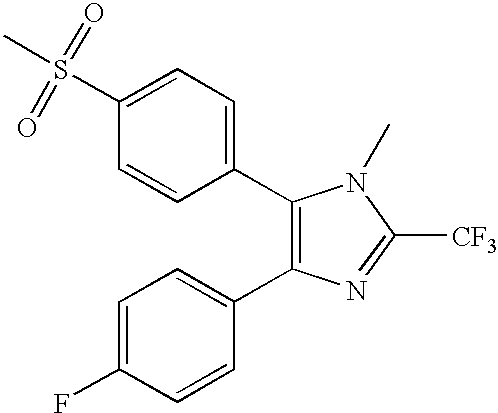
C1=C(S(=O)(=O)C)C=CC(C2=C(C3=CC=C(F)C=C3)N=C([CF3])N2C)=C1
